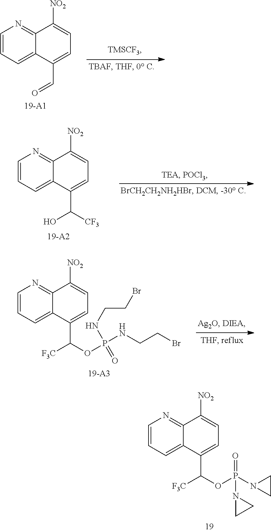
C1=CC=C2C(=N1)C([NO2])=CC=C2C=O.C1=CC=C2C(=N1)C([NO2])=CC=C2C(O)[CF3].C1=CC=C2C(=N1)C([NO2])=CC=C2C([F3C])OP(NCCBr)(NCCBr)=O.C1=CC=C2C(=N1)C([NO2])=CC=C2C([F3C])OP(N1CC1)(=O)N1CC1
